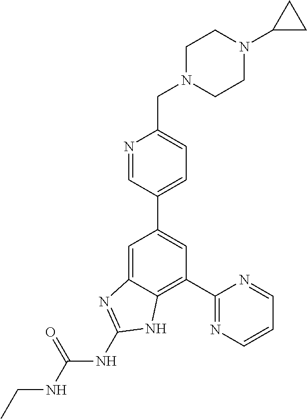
C1(C2=NC=CC=N2)=C2C(=CC(C3=CC=C(CN4CCN(C5CC5)CC4)N=C3)=C1)N=C(NC(NCC)=O)N2
